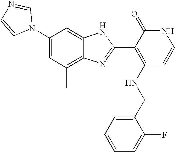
C1(C)=C2C(=CC(N3C=NC=C3)=C1)NC(C1=C(NCC3=CC=CC=C3F)C=CNC1=O)=N2
